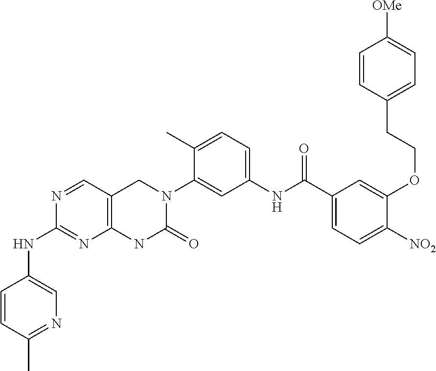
C12=C(C=NC(NC3=CN=C(C)C=C3)=N1)CN(C1=CC(NC(=O)C3=CC=C([NO2])C(OCCC4=CC=C([OMe])C=C4)=C3)=CC=C1C)C(=O)N2
